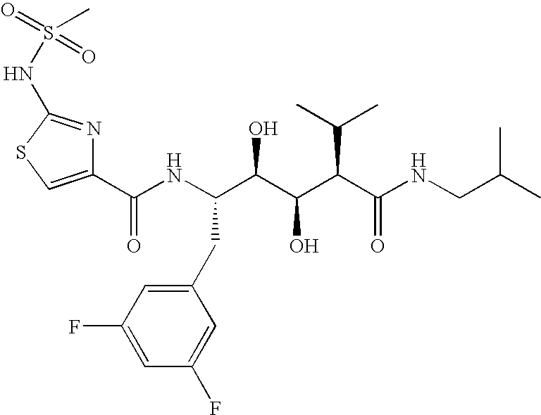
C1(C(NC(C(C(C(C(NCC(C)C)=O)C(C)C)O)O)CC2=CC(F)=CC(F)=C2)=O)=CSC(NS(=O)(=O)C)=N1
